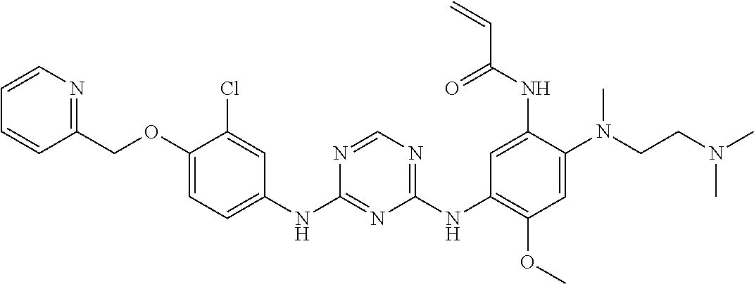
C1(NC2=CC=C(OCC3=NC=CC=C3)C(Cl)=C2)=NC(NC2=C(OC)C=C(N(C)CCN(C)C)C(NC(C=C)=O)=C2)=NC=N1
